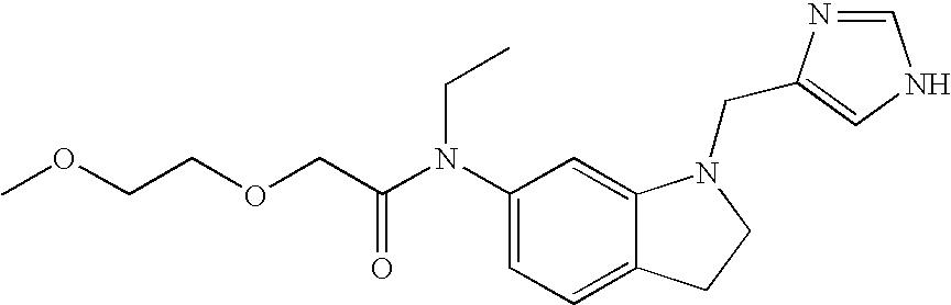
C1(N(C(COCCOC)=O)CC)=CC=C2C(=C1)N(CC1=CNC=N1)CC2
